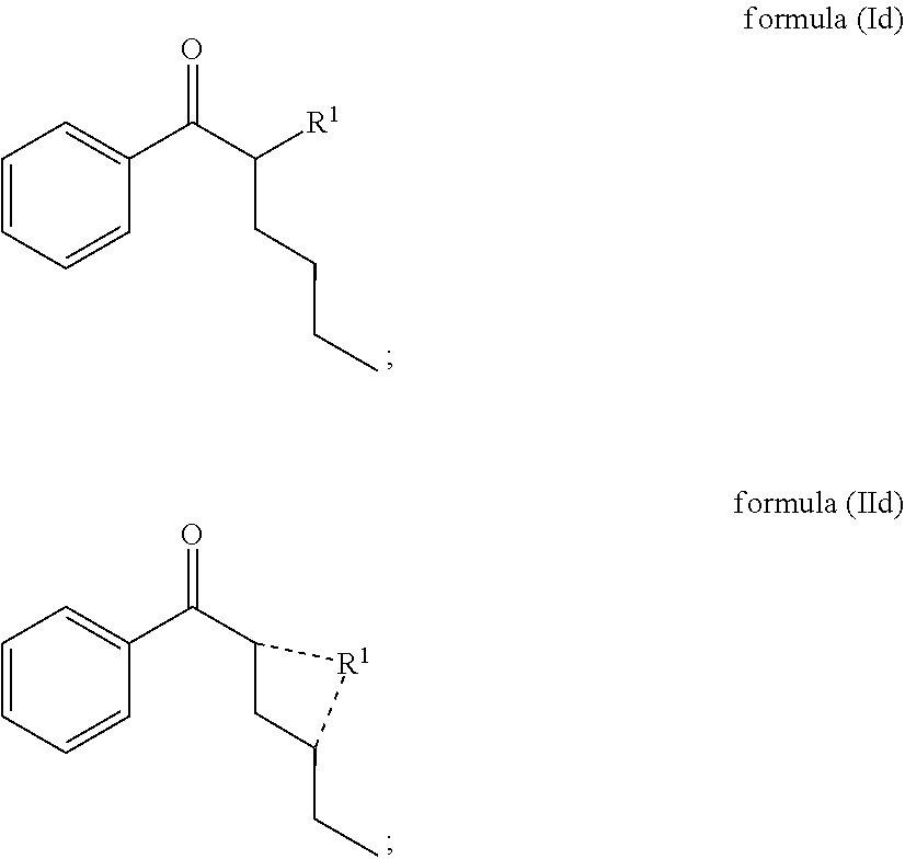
C(CCC)C([R1])C(C1=CC=CC=C1)=O.C1C(CC)[R1]C1C(C1=CC=CC=C1)=O
